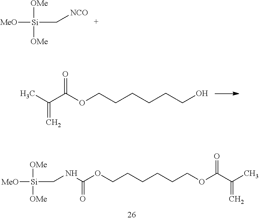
[MeO][Si]([OMe])([OMe])C[NCO].[MeO][Si]([OMe])([OMe])CNC(OCCCCCCOC(C(C)=C)=O)=O.CC(C(OCCCCCCO)=O)=C
